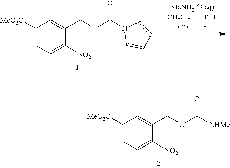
[NHMe]C(OCC1=CC([MeO2C])=CC=C1[NO2])=O.N1(C(OCC2=CC([MeO2C])=CC=C2[NO2])=O)C=CN=C1.[CH2Cl2][THF]
